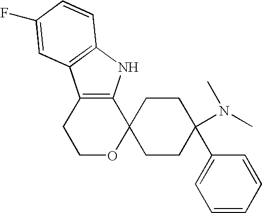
C12=C(NC3=C1C=C(F)C=C3)C1(OCC2)CCC(C2=CC=CC=C2)(N(C)C)CC1
